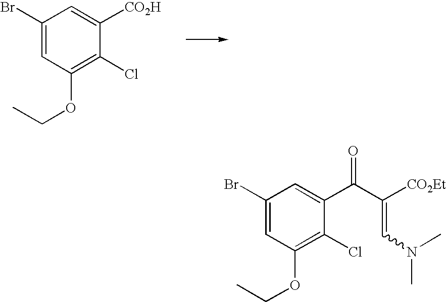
C1(Br)=CC(OCC)=C(Cl)C([CO2H])=C1.C1(Br)=CC(OCC)=C(Cl)C(C(C([CO2Et])=CN(C)C)=O)=C1
